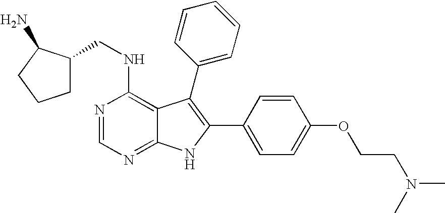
C(NC1=C2C(=NC=N1)NC(C1=CC=C(OCCN(C)C)C=C1)=C2C1=CC=CC=C1)C1CCCC1N
